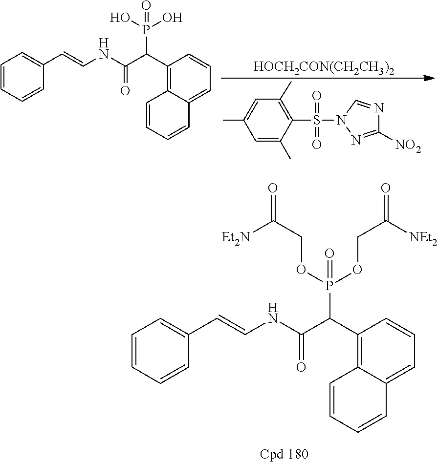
C1=CC=CC(C=CNC(C(C2=C3C(=CC=C2)C=CC=C3)P(O)(O)=O)=O)=C1.[HOCH2CON(CH2CH3)2].C1=C(C)C(S(N2N=C([NO2])N=C2)(=O)=O)=C(C)C=C1C.C1=CC=CC(C=CNC(=O)C(C2=C3C(=CC=C2)C=CC=C3)P(OCC(=O)[NEt2])(OCC(=O)[Et2N])=O)=C1
